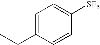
C1=C(CC)C=CC([SF5])=C1
